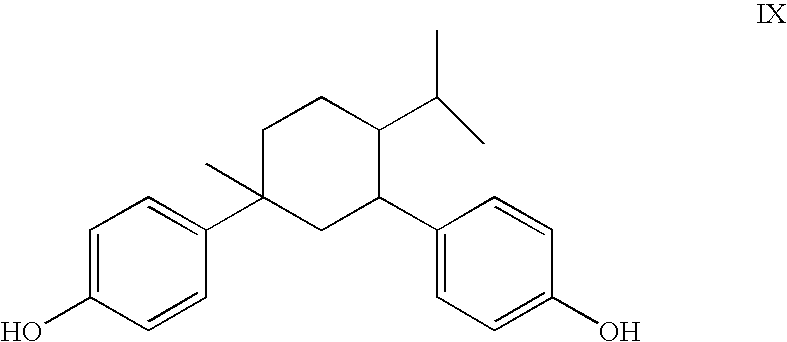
C1C(C2=CC=C(O)C=C2)(C)CC(C2=CC=C(O)C=C2)C(C(C)C)C1
